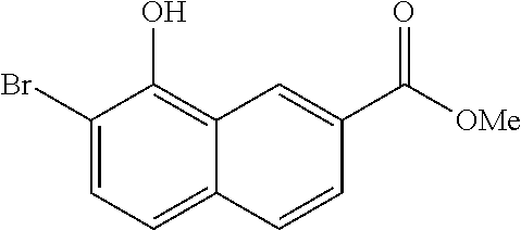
C1(Br)=CC=C2C(=C1O)C=C(C([OMe])=O)C=C2
